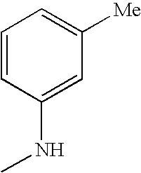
C1=CC(NC)=CC([Me])=C1
